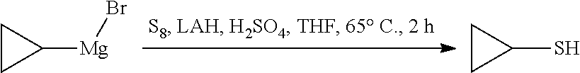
C1CC1[Mg]Br.C1CC1S
